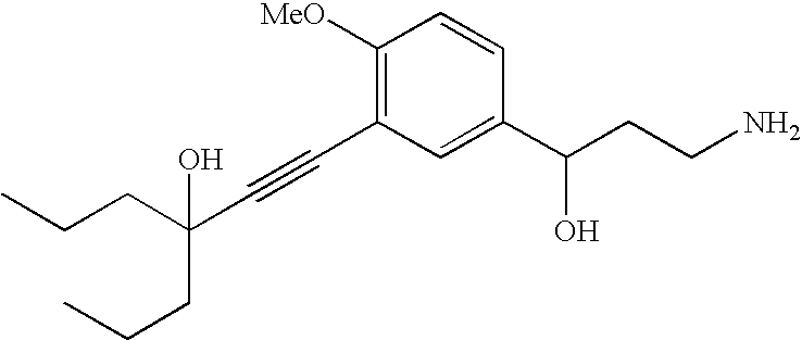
C(C(C#CC1=C([MeO])C=CC(C(CCN)O)=C1)(CCC)O)CC
